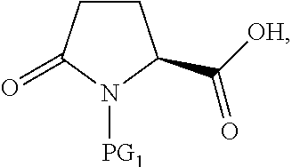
C1CC(=O)N([PG1])C1C([OH])=O
